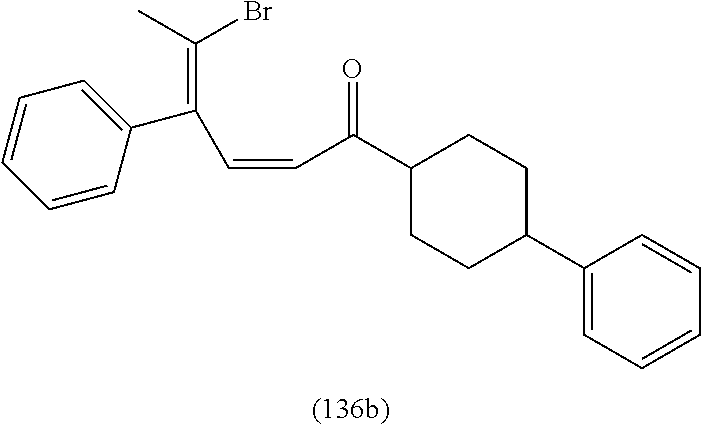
C(=C(C=CC(C1CCC(C2=CC=CC=C2)CC1)=O)C1=CC=CC=C1)(C)Br
